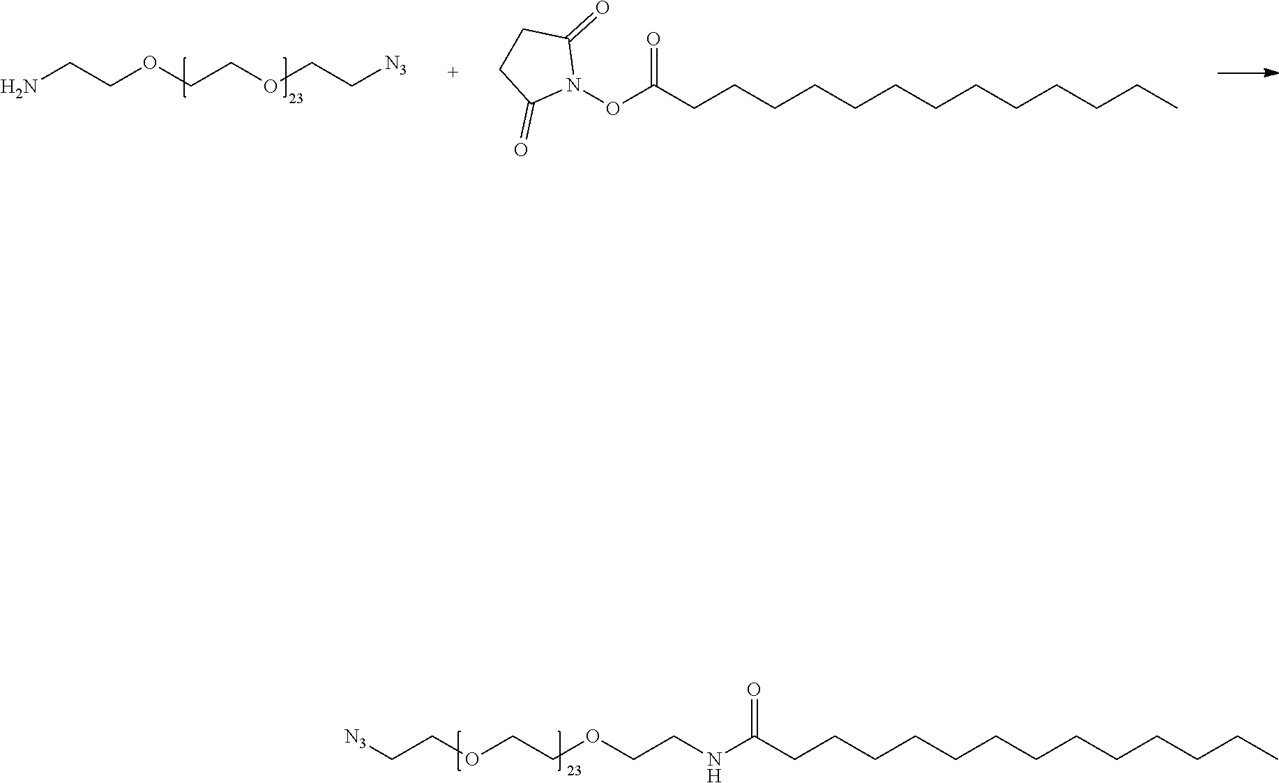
N(CCOCCOCC[N3])C(CCCCCCCCCCCCC)=O.NCCOCCOCC[N3].N1(OC(CCCCCCCCCCCCC)=O)C(=O)CCC1=O
